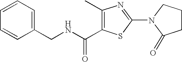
C1=CC=C(CNC(=O)C2=C(C)N=C(N3C(=O)CCC3)S2)C=C1
